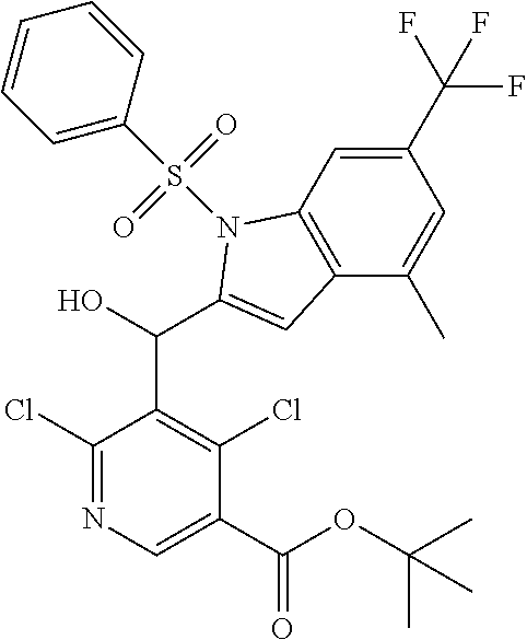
C1(Cl)=NC=C(C(OC(C)(C)C)=O)C(Cl)=C1C(C1=CC2=C(C=C(C(F)(F)F)C=C2C)N1S(C1=CC=CC=C1)(=O)=O)O
